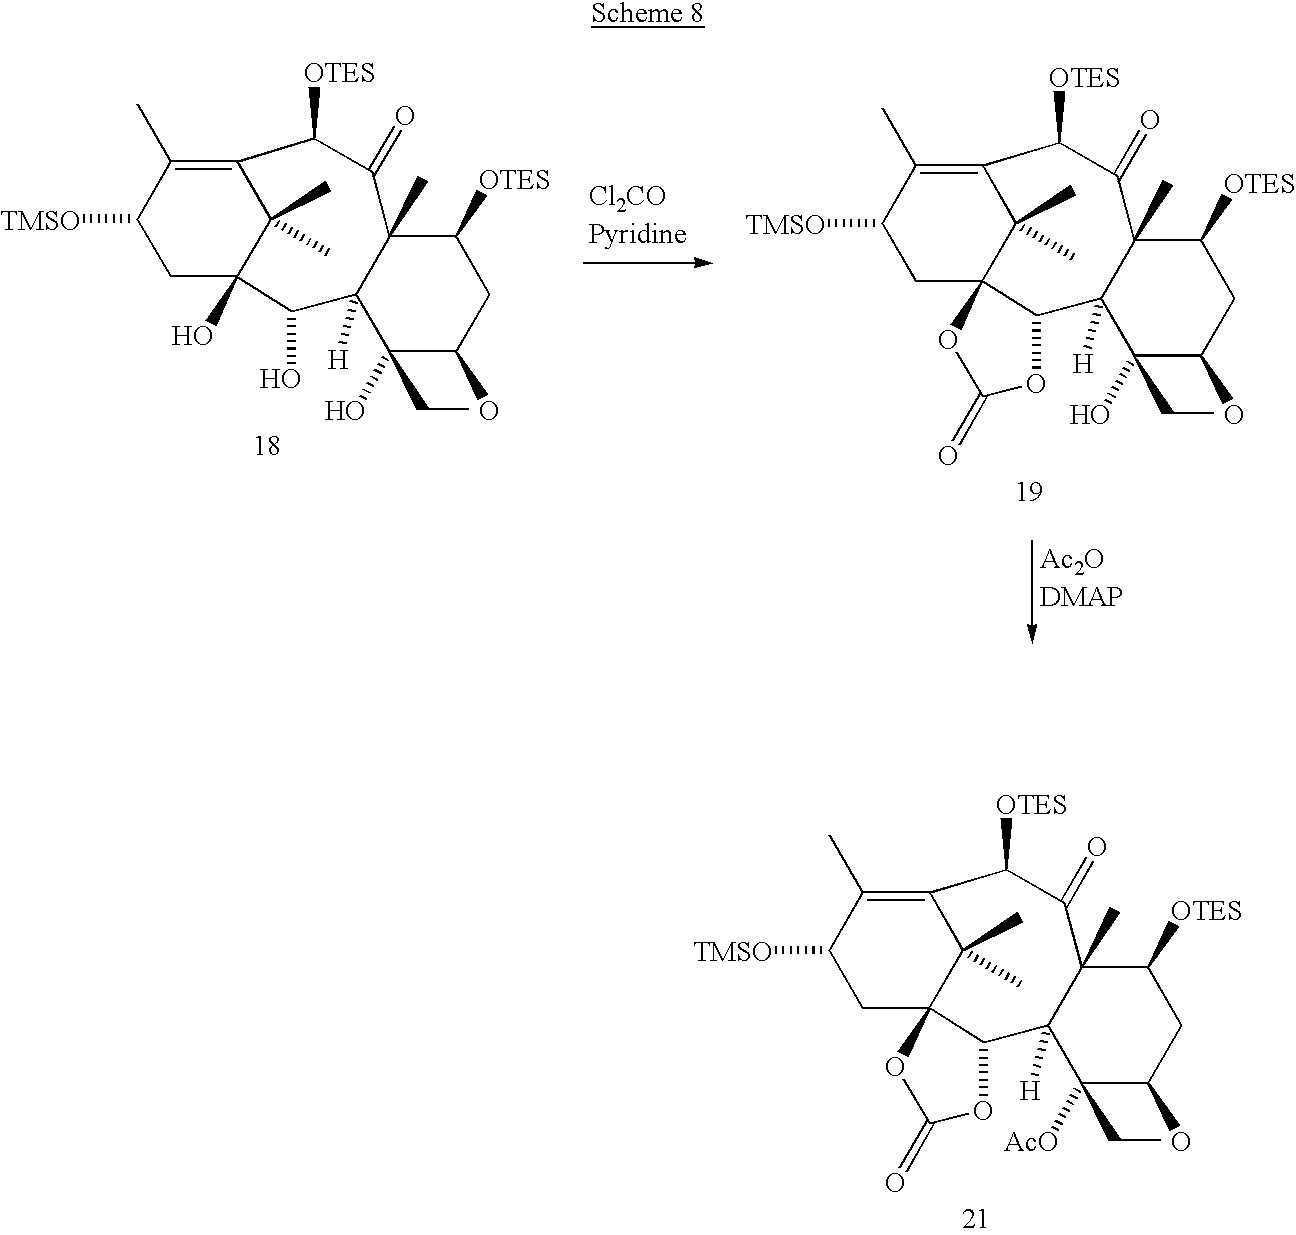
C1([OTES])C(=O)C2(C)C([H])(C3C4(CC([TMSO])C(C)=C1C4(C)C)OC(=O)O3)C(CC)(O)C(O)CC2[OTES].C1([OTES])C(=O)C2(C)C([H])(C(O)C3(O)CC([TMSO])C(C)=C1C3(C)C)C(CC)(O)C(O)CC2[OTES].C1([OTES])C(=O)C2(C)C([H])(C3C4(CC([TMSO])C(C)=C1C4(C)C)OC(=O)O3)C(CC)([AcO])C(O)CC2[OTES]
